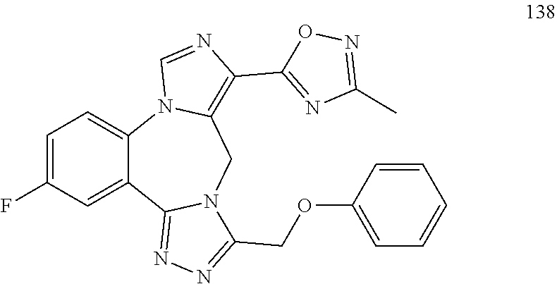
C1=C(F)C=C2C(=C1)N1C(=C(C3=NC(C)=NO3)N=C1)CN1C2=NN=C1COC1=CC=CC=C1
